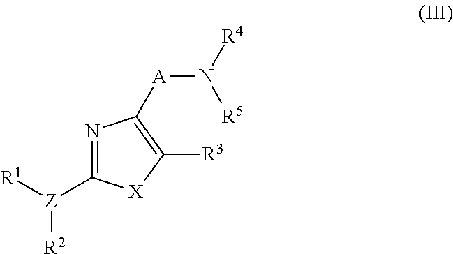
[Z]([R2])([R1])C1=NC([A]N([R4])[R5])=C([R3])[X]1
